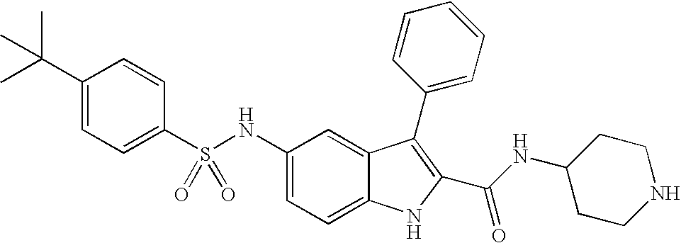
C1(C(C)(C)C)=CC=C(S(NC2=CC=C3C(=C2)C(C2=CC=CC=C2)=C(C(NC2CCNCC2)=O)N3)(=O)=O)C=C1
